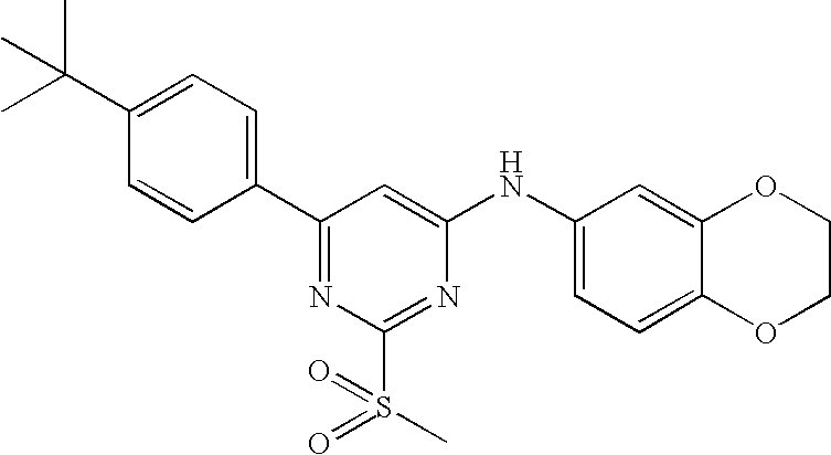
C1(C(C)(C)C)=CC=C(C2=NC(S(C)(=O)=O)=NC(NC3=CC=C4C(=C3)OCCO4)=C2)C=C1
